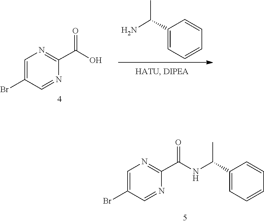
C1=CC=CC=C1C(C)N.N1=C(C(=O)O)N=CC(Br)=C1.C1(C(=O)NC(C2=CC=CC=C2)C)=NC=C(Br)C=N1
